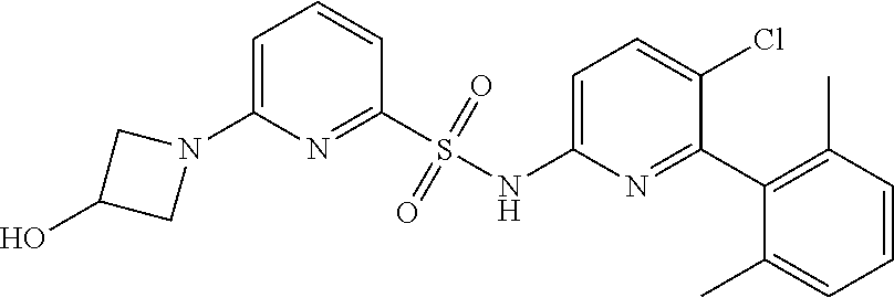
N1(C2=CC=CC(S(NC3=CC=C(Cl)C(C4=C(C)C=CC=C4C)=N3)(=O)=O)=N2)CC(O)C1
